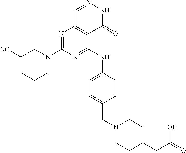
C1N(C2=NC3=C(C(NC4=CC=C(CN5CCC(CC(O)=O)CC5)C=C4)=N2)C(=O)NN=C3)CC([NC])CC1
